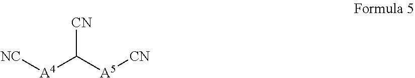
[CN]C([A5][CN])[A4][NC]
